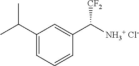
C1(C(C)C)=CC=CC(C([NH3+ Cl-])[CF2])=C1
